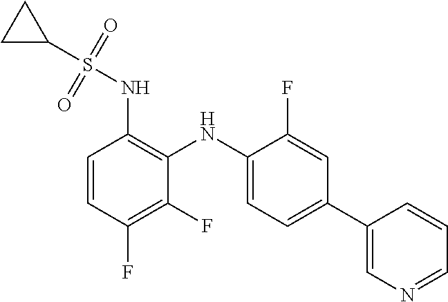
C1(S(NC2=C(NC3=CC=C(C4=CN=CC=C4)C=C3F)C(F)=C(F)C=C2)(=O)=O)CC1
